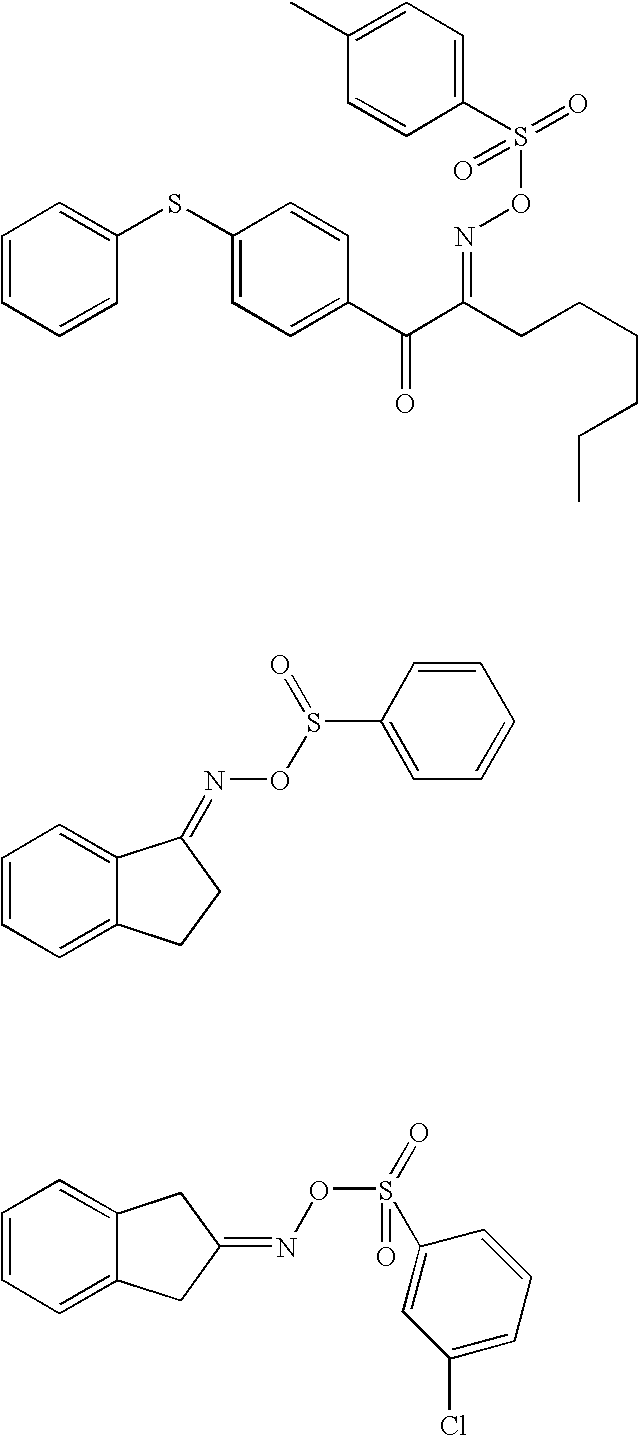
C1=CC=CC(SC2=CC=C(C(C(CCCCCC)=NOS(=O)(C3=CC=C(C)C=C3)=O)=O)C=C2)=C1.C1=CC=C2C(=C1)C(=NOS(=O)C1=CC=CC=C1)CC2.C1=CC=C2C(=C1)CC(=NOS(=O)(=O)C1=CC(Cl)=CC=C1)C2
